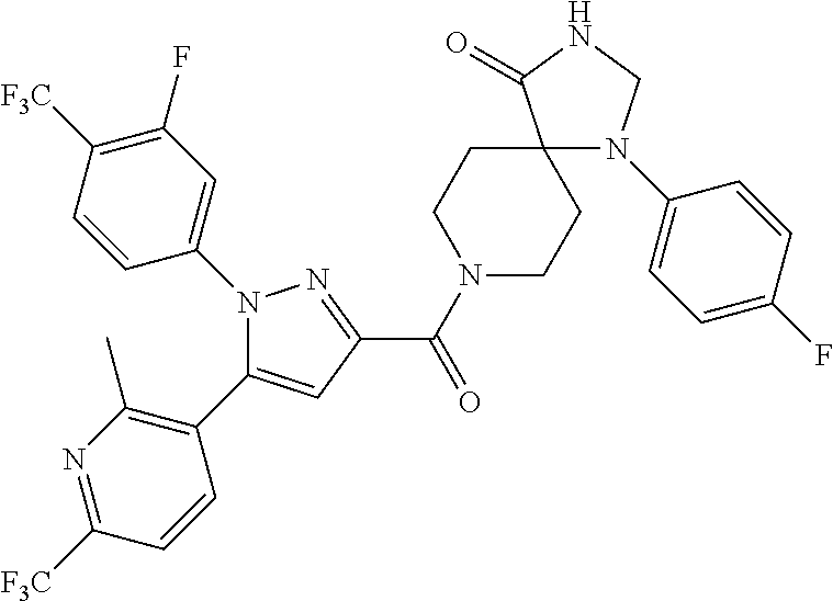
N1(C(C2=NN(C3=CC(F)=C([F3C])C=C3)C(C3=C(C)N=C([F3C])C=C3)=C2)=O)CCC2(CC1)N(C1=CC=C(F)C=C1)CNC2=O
